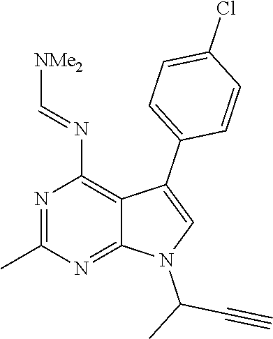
N1=C(C)N=C2C(=C1N=C[NMe2])C(C1=CC=C(Cl)C=C1)=CN2C(C)C#C
